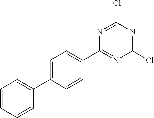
C1(Cl)=NC(C2=CC=C(C3=CC=CC=C3)C=C2)=NC(Cl)=N1
